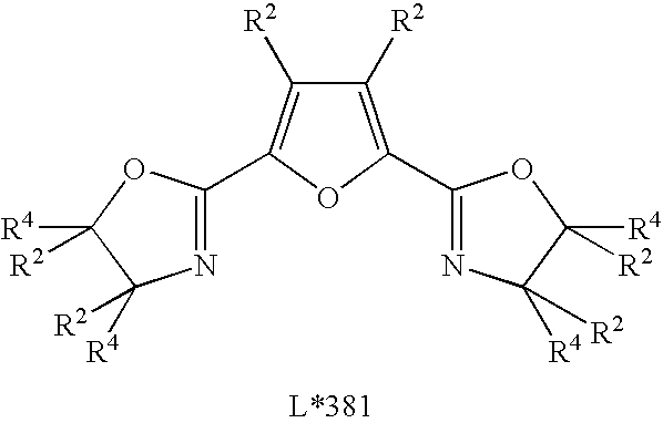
N1=C(C2=C([R2])C([R2])=C(C3=NC([R4])([R2])C([R4])([R2])O3)O2)OC([R4])([R2])C1([R4])[R2]
